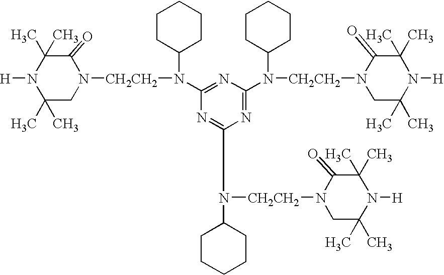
N1([CH2CH2]N(C2CCCCC2)C2=NC(N(C3CCCCC3)[CH2CH2]N3CC(C)(C)N([H])C(C)(C)C3=O)=NC(N(C3CCCCC3)[CH2CH2]N3C(=O)C(C)(C)N([H])C(C)(C)C3)=N2)CC(C)(C)N([H])C(C)(C)C1=O
